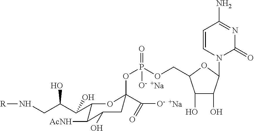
[Na].[Na].C1(O)C(O)C(N2C(=O)N=C(N)C=C2)OC1COP(OC1(C([O-])=O)CC(O)C([AcNH])C(C(C(CN[R])O)O)O1)([O-])=O
